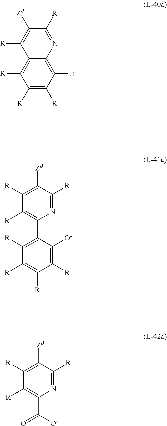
C1([R])=C([R])C([O-])=C2C(=C1[R])C([R])=C([Zd])C([R])=N2.C1([Zd])=C([R])C([R])=C(C2=C([R])C([R])=C([R])C([R])=C2[O-])N=C1[R].C1([Zd])=C([R])C([R])=C(C(=O)[O-])N=C1[R]
